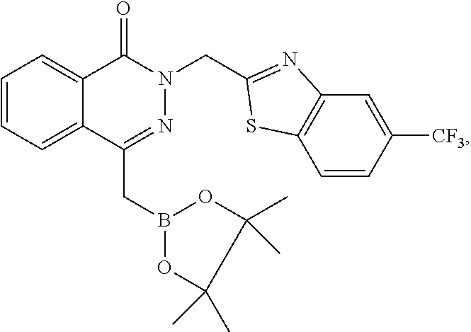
C12=C(C=CC([CF3])=C1)SC(CN1N=C(CB3OC(C)(C)C(C)(C)O3)C3=CC=CC=C3C1=O)=N2
